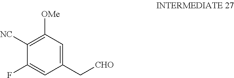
C1([NC])=C([OMe])C=C(C[CHO])C=C1F
